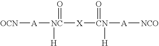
[OCN][A][NC]([X][CN](=O)([H])[A][NCO])(=O)[H]
